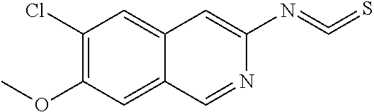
C1(Cl)=C(OC)C=C2C(=C1)C=C(N=C=S)N=C2
